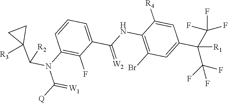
C1(Br)=C(NC(C2=CC=CC(N(C([Q])=[W1])C(C3([R3])CC3)[R2])=C2F)=[W2])C([R4])=CC(C([R1])(C(F)(F)F)C(F)(F)F)=C1
